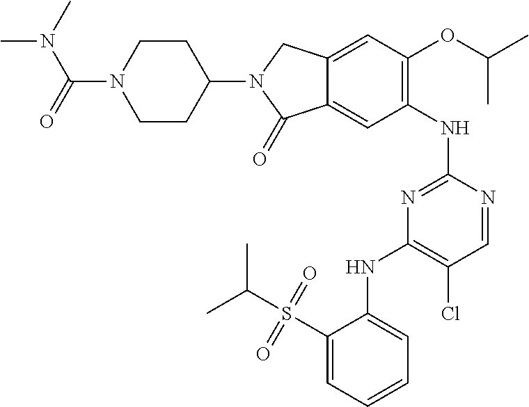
C1(NC2=NC(NC3=CC=CC=C3S(C(C)C)(=O)=O)=C(Cl)C=N2)=C(OC(C)C)C=C2C(=C1)C(=O)N(C1CCN(C(=O)N(C)C)CC1)C2
